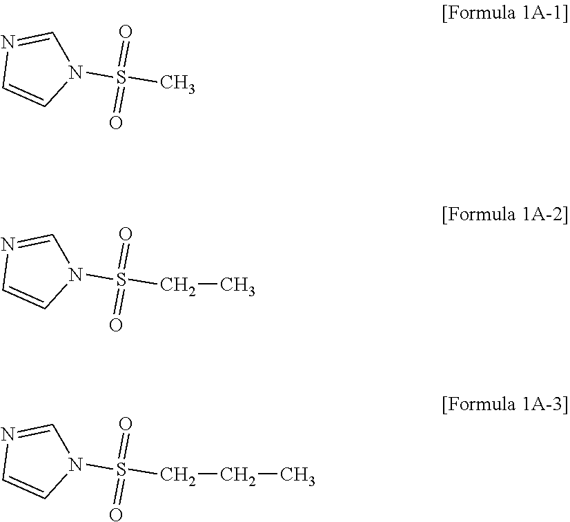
C1=CN(S(C)(=O)=O)C=N1.C1=CN(S(CC)(=O)=O)C=N1.C1=CN(S(CCC)(=O)=O)C=N1
